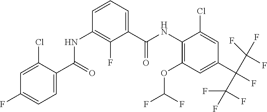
C1(OC(F)F)=C(NC(C2=CC=CC(NC(C3=CC=C(F)C=C3Cl)=O)=C2F)=O)C(Cl)=CC(C(F)(C(F)(F)F)C(F)(F)F)=C1
